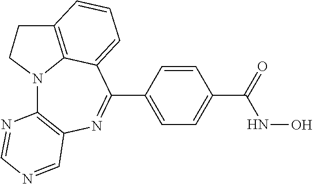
N12C3=C(N=C(C4=CC=C(C(NO)=O)C=C4)C4=CC=CC(=C14)CC2)C=NC=N3
